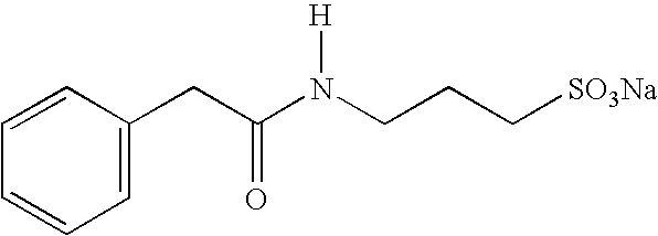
C1=CC(CC(N(CCC[SO3Na])[H])=O)=CC=C1
